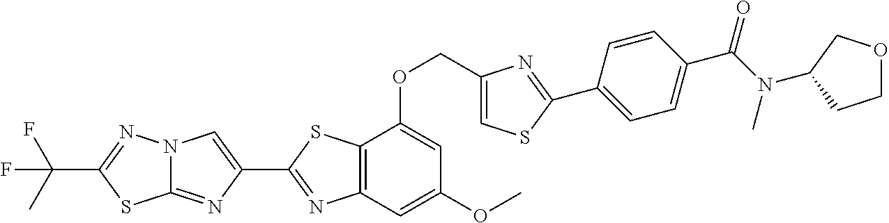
C12=NC(C3=NC4=C(S3)C(OCC3=CSC(C5=CC=C(C(N(C)C6COCC6)=O)C=C5)=N3)=CC(OC)=C4)=CN1N=C(C(C)(F)F)S2
